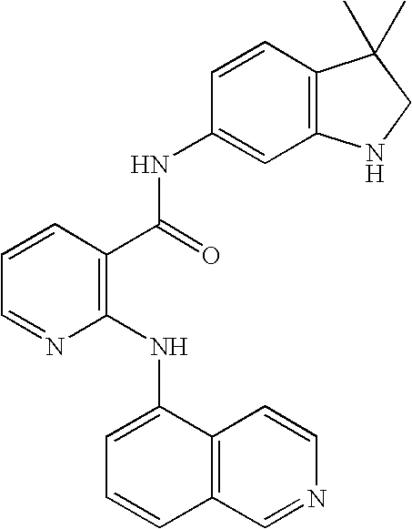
C1=CC=NC(NC2=CC=CC3=C2C=CN=C3)=C1C(=O)NC1=CC2=C(C=C1)C(C)(C)CN2
